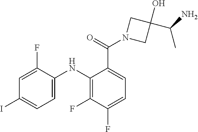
C1=C(F)C(NC2=C(F)C(F)=CC=C2C(=O)N2CC(O)(C(N)C)C2)=CC=C1I
